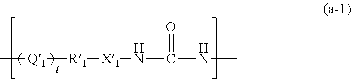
C[Q1][R1][X1]NC(NC)=O
